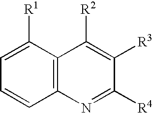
C1=C([R1])C2=C(C=C1)N=C([R4])C([R3])=C2[R2]
